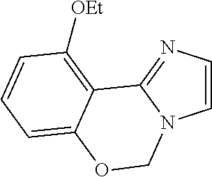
C1=CN=C2N1COC1=CC=CC([OEt])=C21
